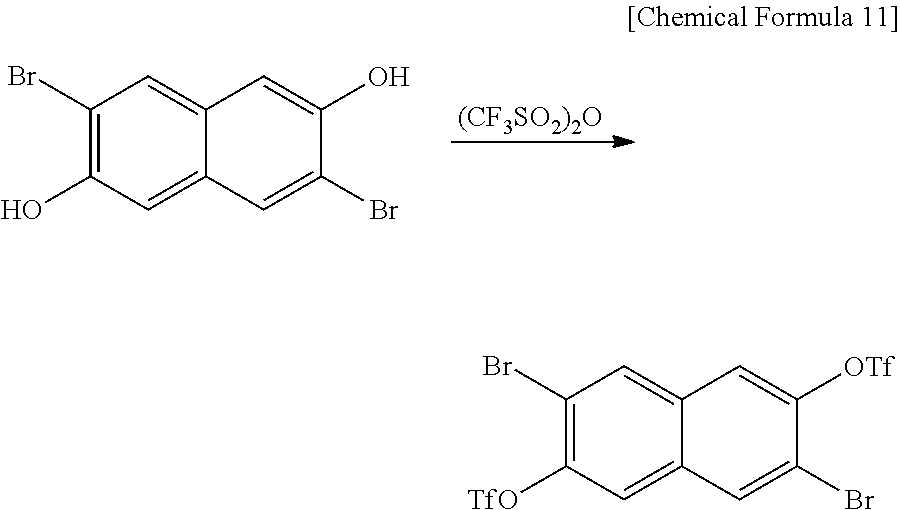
[(CF3SO2)2O].C1(Br)=C(O)C=C2C(=C1)C=C(O)C(Br)=C2.C1(Br)=C([TfO])C=C2C(=C1)C=C([OTf])C(Br)=C2
